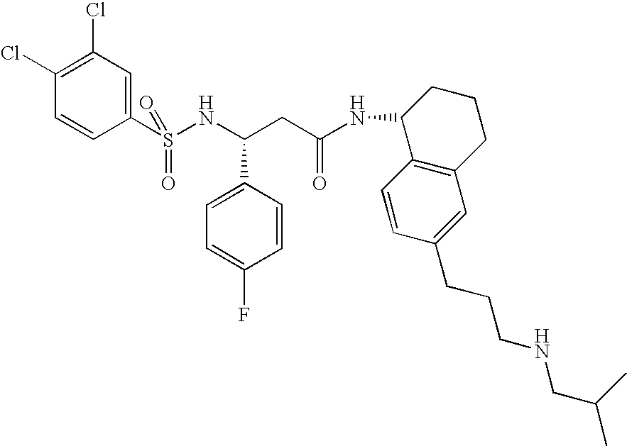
C1(S(NC(CC(NC2C3=C(CCC2)C=C(CCCNCC(C)C)C=C3)=O)C2=CC=C(F)C=C2)(=O)=O)=CC(Cl)=C(Cl)C=C1
